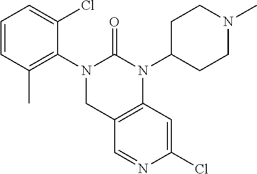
C1C2=C(N(C3CCN(C)CC3)C(=O)N1C1=C(C)C=CC=C1Cl)C=C(Cl)N=C2
